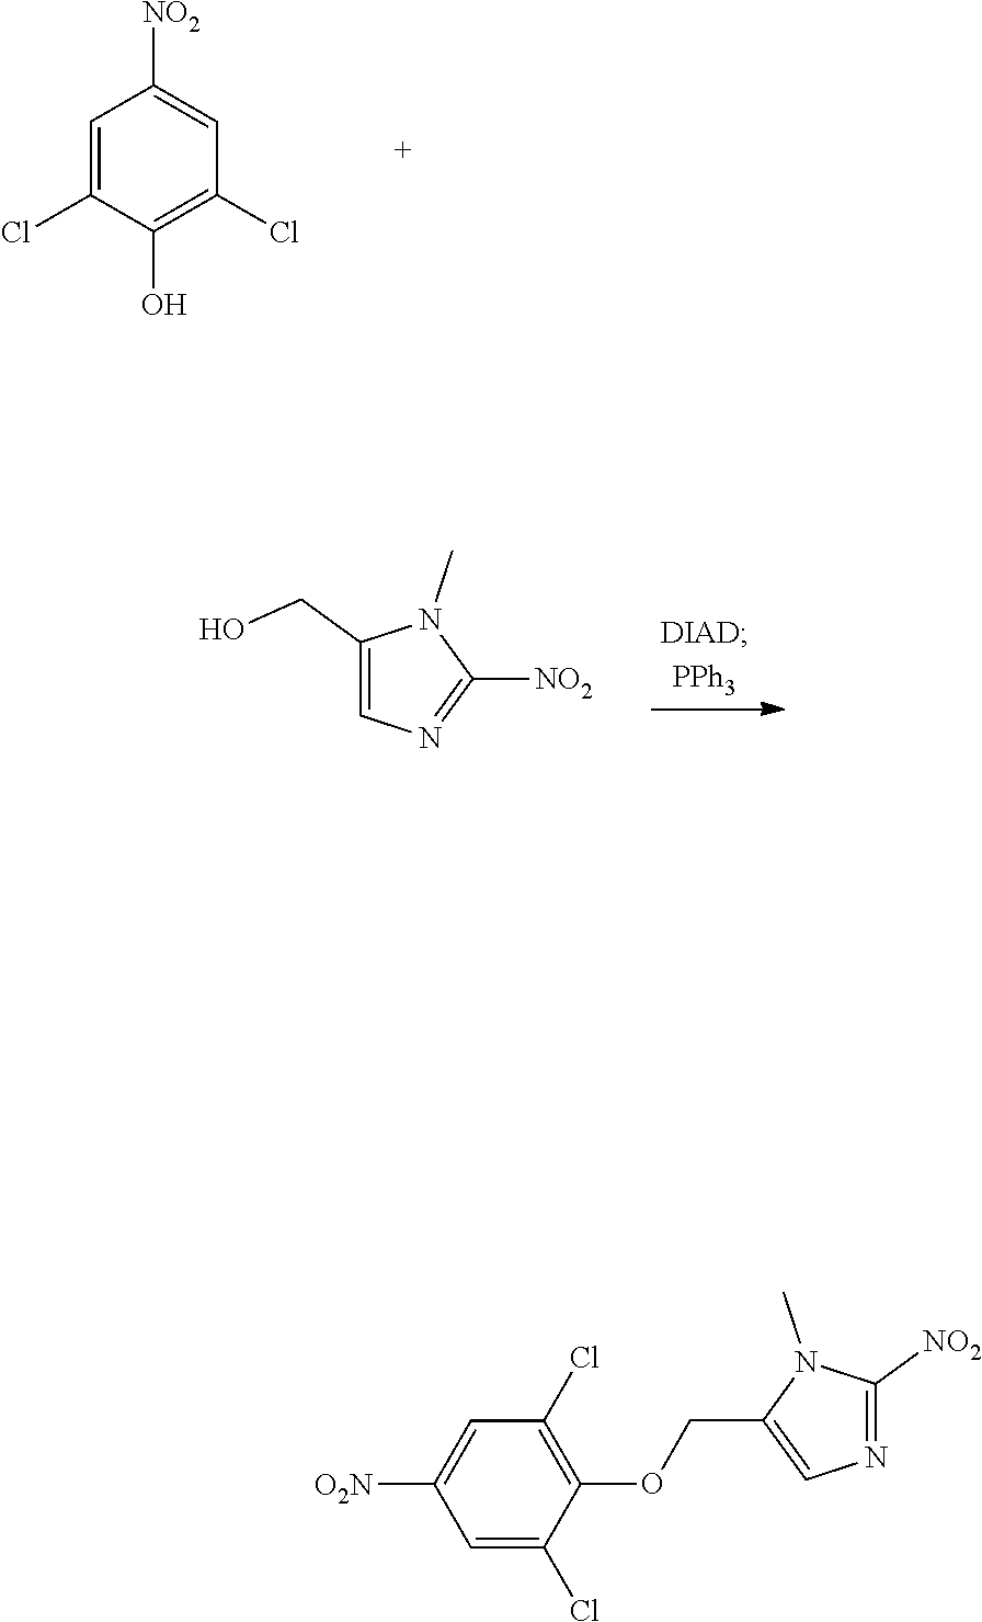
C1=C(Cl)C(O)=C(Cl)C=C1[NO2].C1(CO)=CN=C([NO2])N1C.C1=C(COC2=C(Cl)C=C([O2N])C=C2Cl)N(C)C([NO2])=N1
